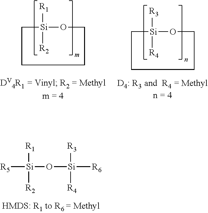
C1[Si]([R1])([R2])OCCC1.C1[Si]([R3])([R4])OCCC1.[R5][Si](O[Si]([R6])([R3])[R4])([R1])[R2]
